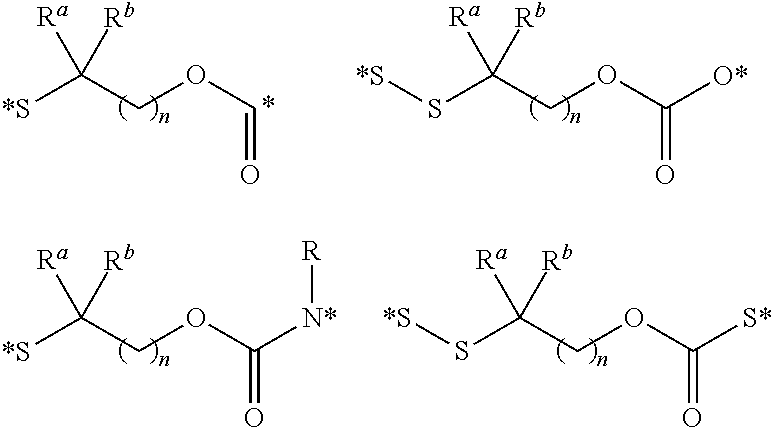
[*S]C(COC=O)([Ra])[Rb].S(C(COC(=O)[O*])([Ra])[Rb])[*S].[*S]C(COC(=O)[N*][R])([Ra])[Rb].S(C(COC(=O)[S*])([Ra])[Rb])[*S]
